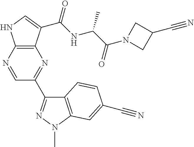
C12=C(N=CC(C3=NN(C)C4=C3C=CC(C#N)=C4)=N1)NC=C2C(NC(C(N1CC(C#N)C1)=O)C)=O
